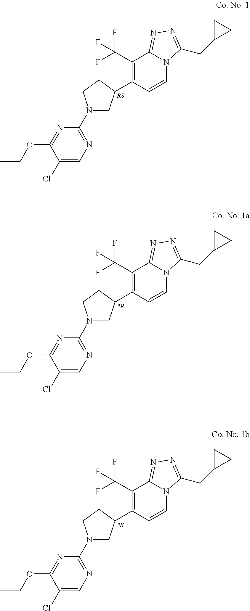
C1(C2CN(C3=NC=C(Cl)C(OCC)=N3)CC2)=C(C(F)(F)F)C2=NN=C(CC3CC3)N2C=C1.C1(C2CN(C3=NC=C(Cl)C(OCC)=N3)CC2)=C(C(F)(F)F)C2=NN=C(CC3CC3)N2C=C1.C1(C2CN(C3=NC=C(Cl)C(OCC)=N3)CC2)=C(C(F)(F)F)C2=NN=C(CC3CC3)N2C=C1
